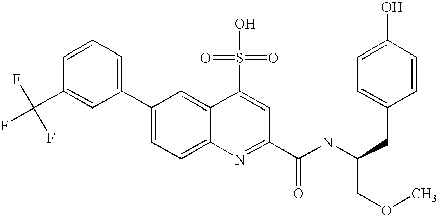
C1=CC(C(F)(F)F)=CC(C2=CC=C3C(=C2)C(S(O)(=O)=O)=CC(C(NC(CC2=CC=C(O)C=C2)COC)=O)=N3)=C1
